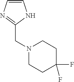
C1=CN=C(CN2CCC(F)(F)CC2)N1
